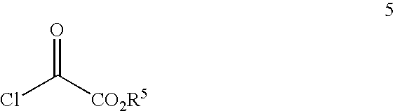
ClC([CO2R5])=O
